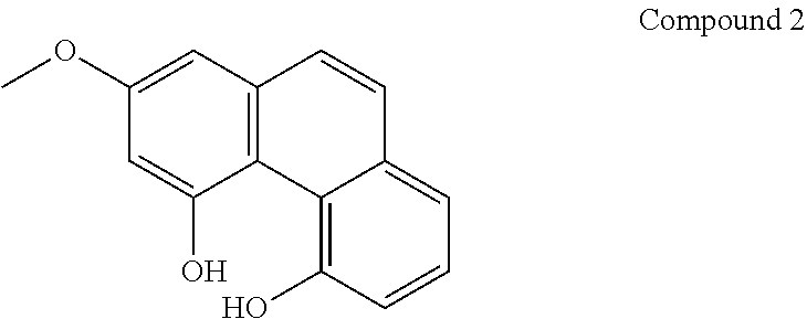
C12=CC=CC(O)=C1C1=C(C=C2)C=C(OC)C=C1O
